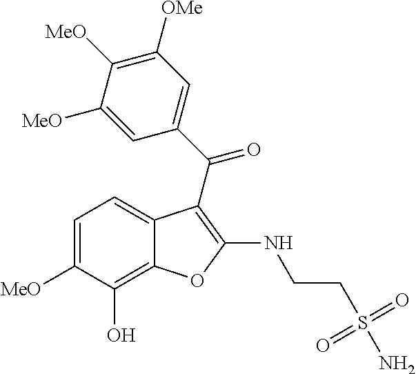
C12=CC=C([MeO])C(O)=C1OC(NCCS(=O)(=O)N)=C2C(C1=CC([OMe])=C([MeO])C([MeO])=C1)=O
